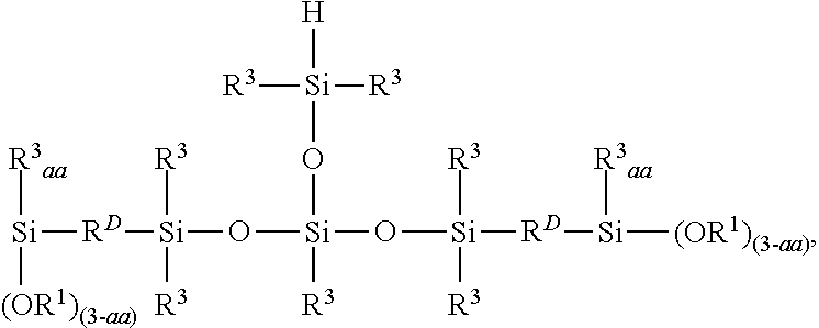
[R3aa][Si]([(OR1)(3-aa)])[RD][Si](O[Si](O[Si]([RD][Si]([(OR1)(3-aa)])[R3aa])([R3])[R3])([R3])O[Si]([H])([R3])[R3])([R3])[R3]
